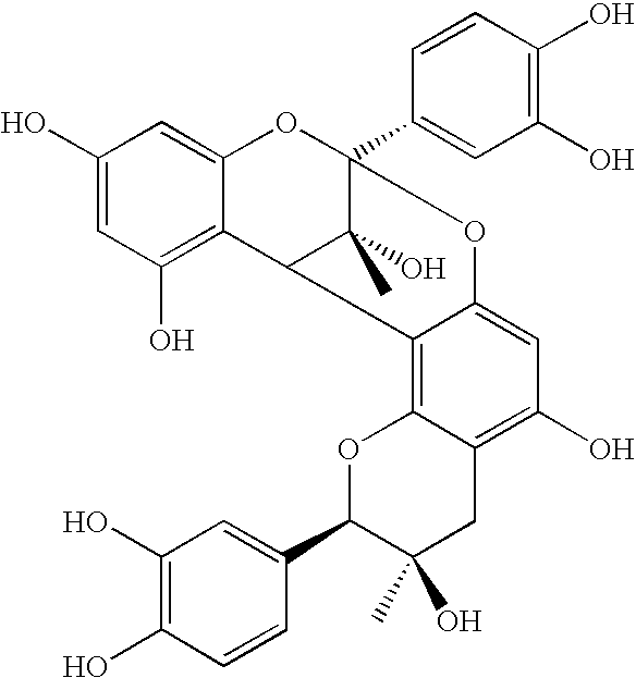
C1(O)=CC(O)=C2C(=C1)OC1(C3=CC(O)=C(O)C=C3)C(O)(C)C2C2=C3C(=C(O)C=C2O1)CC(C)(O)C(C1=CC(O)=C(O)C=C1)O3
